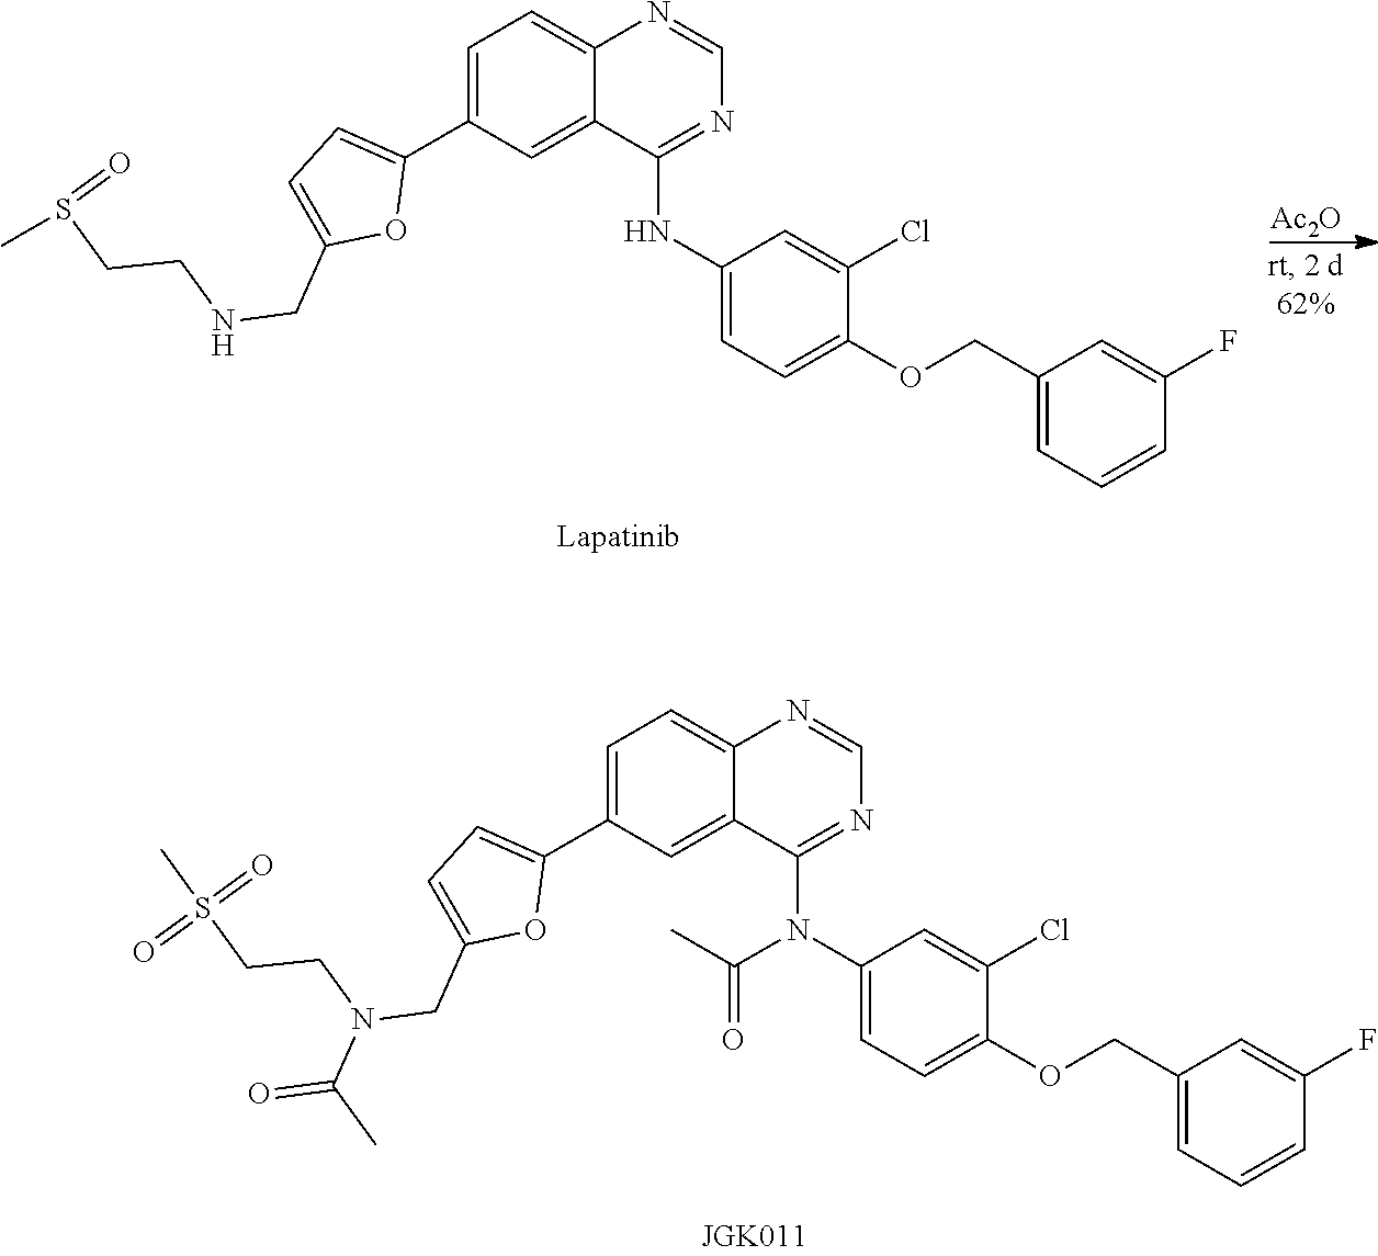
N1=C(NC2=CC=C(OCC3=CC=CC(F)=C3)C(Cl)=C2)C2=CC(C3=CC=C(CNCCS(=O)C)O3)=CC=C2N=C1.[Ac2O].S(=O)(=O)(CCN(CC1=CC=C(C2=CC=C3N=CN=C(N(C4=CC=C(OCC5=CC=CC(F)=C5)C(Cl)=C4)C(=O)C)C3=C2)O1)C(C)=O)C
